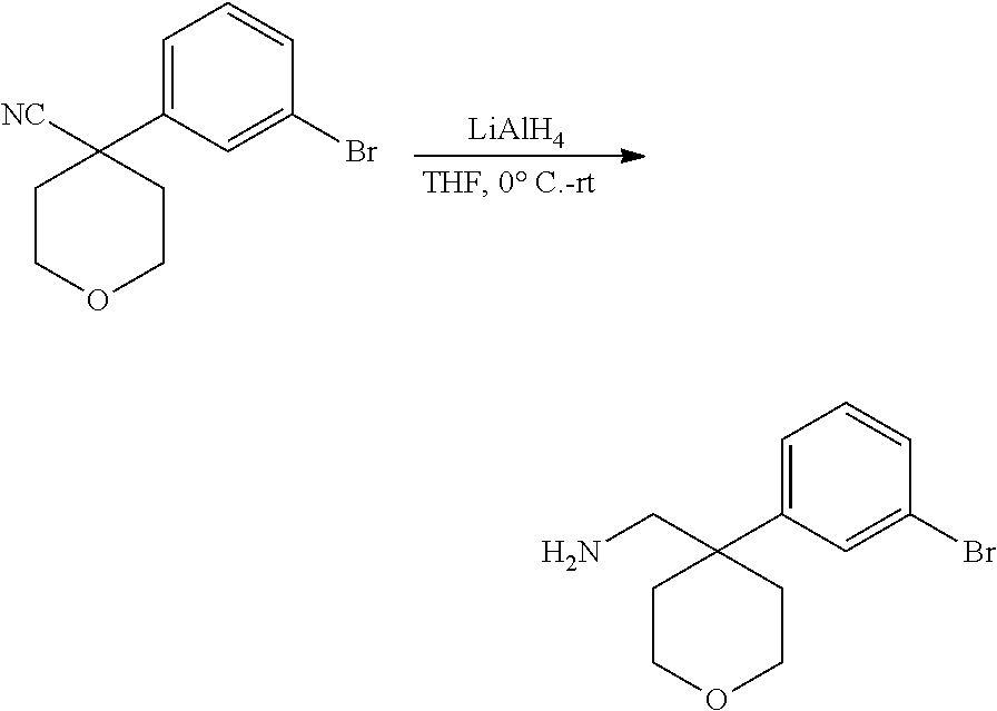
C1=C(C2([NC])CCOCC2)C=C(Br)C=C1.[LiAlH4].C1=C(C2(CN)CCOCC2)C=C(Br)C=C1
